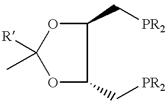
O1C(C[PR2])C(C[PR2])OC1([R])C
